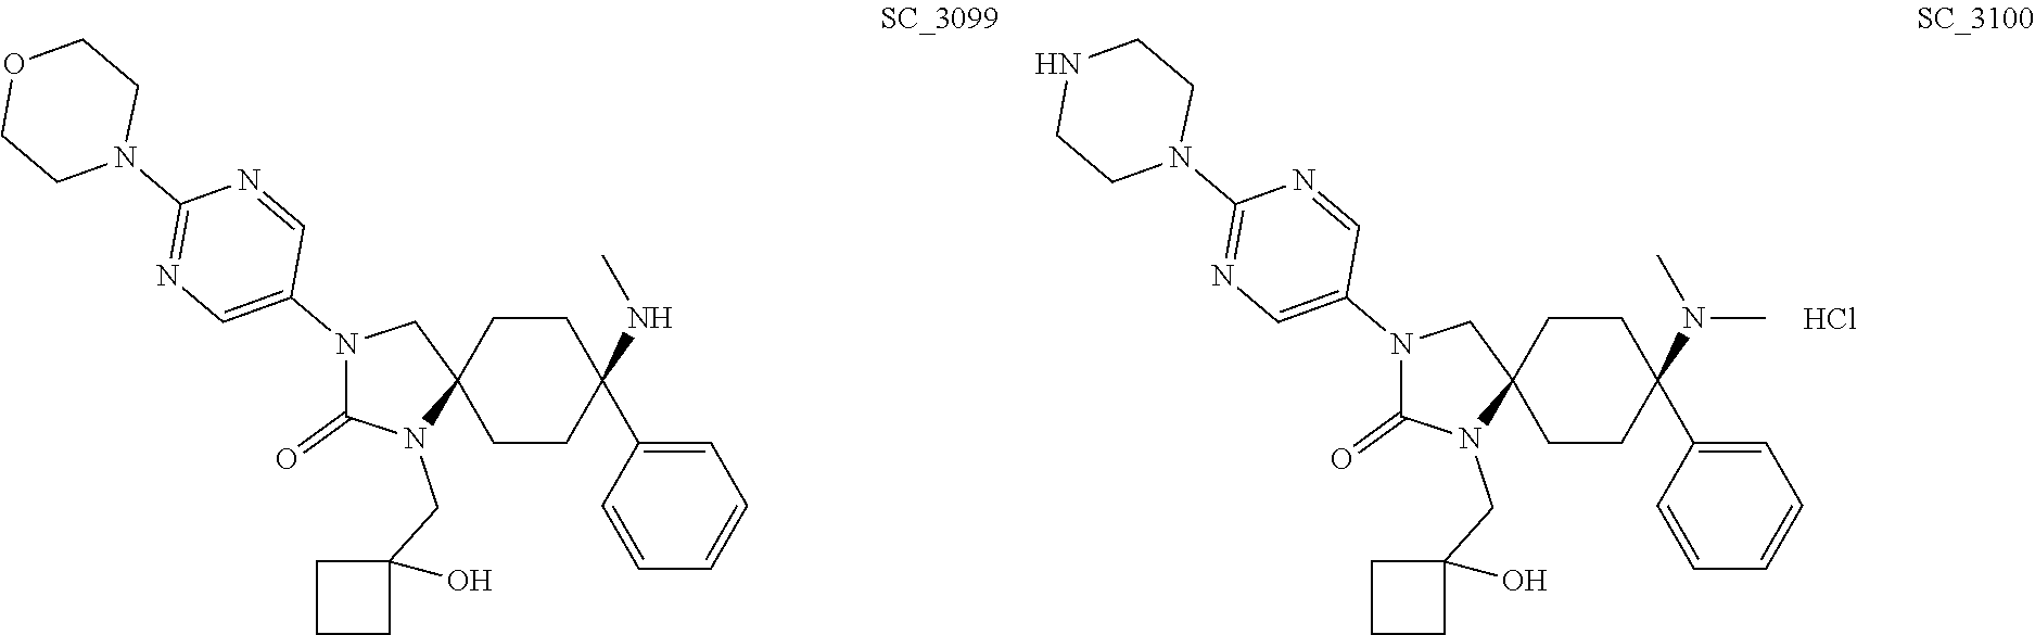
C1CC2(CCC1(C1=CC=CC=C1)N(C)C)CN(C1=CN=C(N3CCNCC3)N=C1)C(=O)N2CC1(O)CCC1.Cl.C1CC2(CCC1(C1=CC=CC=C1)NC)CN(C1=CN=C(N3CCOCC3)N=C1)C(=O)N2CC1(O)CCC1
